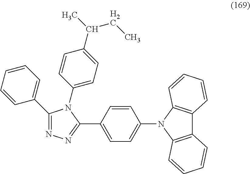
C1(C2=CC=CC=C2)=NN=C(C2=CC=C(N3C4=C(C5=C3C=CC=C5)C=CC=C4)C=C2)N1C1=CC=C(C(C)CC)C=C1
